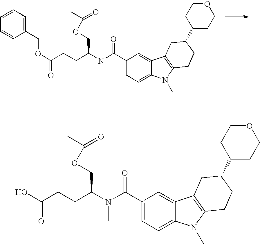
C1(C(N(C(CCC(OCC2=CC=CC=C2)=O)COC(C)=O)C)=O)=CC=C2C(=C1)C1=C(N2C)CCC(C2CCOCC2)C1.C1(C(N(C(CCC(O)=O)COC(C)=O)C)=O)=CC=C2C(=C1)C1=C(N2C)CCC(C2CCOCC2)C1
